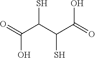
C(C(C(C(=O)O)S)S)(O)=O
